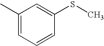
C1(C)=CC=CC(SC)=C1
